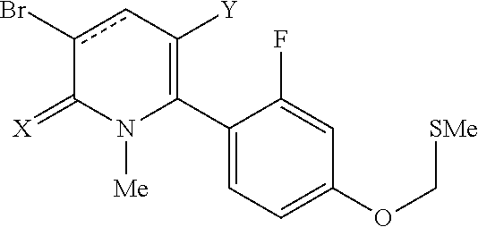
C1(C2=C([Y])cc(Br)C(=[X])N2[Me])=CC=C(OC[SMe])C=C1F
